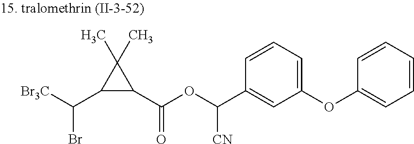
C1(C([Br3C])Br)C(C)(C)C1C(OC([CN])C1=CC(OC2=CC=CC=C2)=CC=C1)=O
